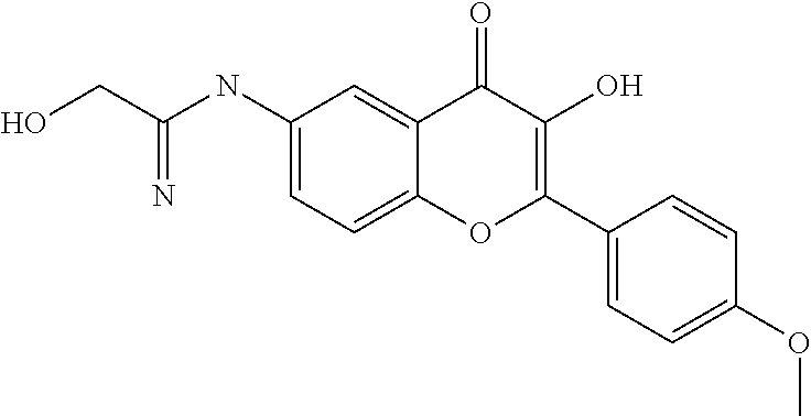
C(NC1=CC=C2C(=C1)C(=O)C(O)=C(C1=CC=C(OC)C=C1)O2)(CO)=N
